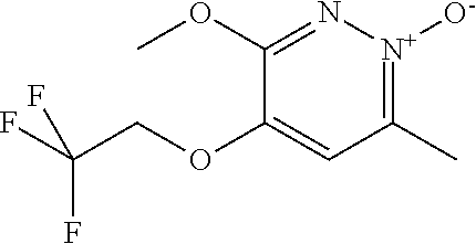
COC1=N[N+]([O-])=C(C)C=C1OCC(F)(F)F
